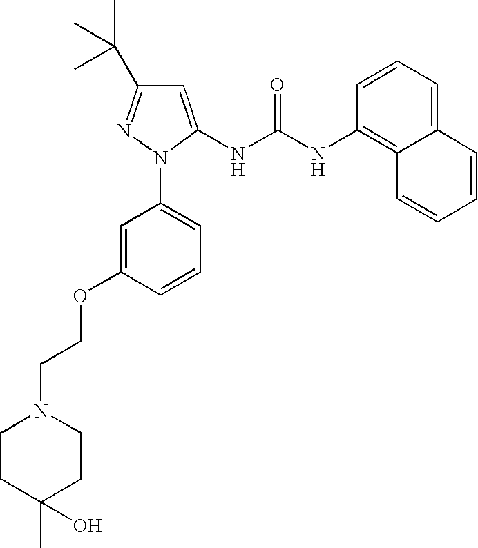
C1=C(NC(NC2=C3C(=CC=C2)C=CC=C3)=O)N(C2=CC=CC(OCCN3CCC(C)(O)CC3)=C2)N=C1C(C)(C)C
